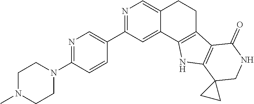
N1=C(C2=CN=C(N3CCN(C)CC3)C=C2)C=C2C(=C1)CCC1=C2NC2=C1C(=O)NCC21CC1
